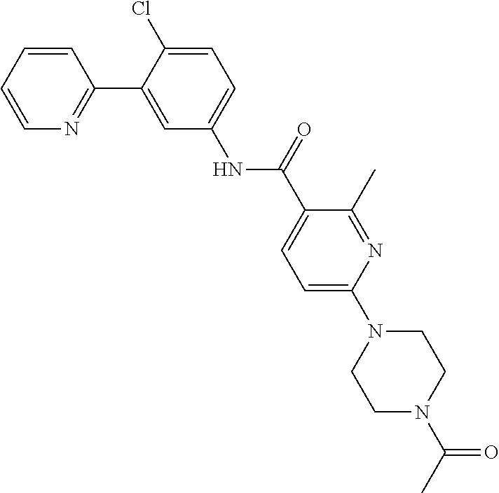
C1=CC=CN=C1C1=CC(NC(C2=CC=C(N3CCN(C(C)=O)CC3)N=C2C)=O)=CC=C1Cl
